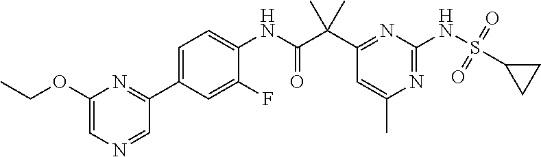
C1(C(C(NC2=CC=C(C3=NC(OCC)=CN=C3)C=C2F)=O)(C)C)=NC(NS(=O)(=O)C2CC2)=NC(C)=C1
